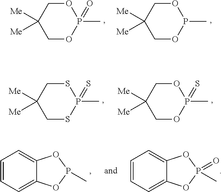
C1OP(C)(=O)OCC1([Me])[Me].C1OP(C)OCC1([Me])[Me].C1SP(C)(=S)SCC1([Me])[Me].C1OP(C)(=S)OCC1([Me])[Me].C1=CC=C2C(=C1)OP(C)(=O)O2.C1=CC=C2C(=C1)OP(C)O2
